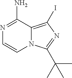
N1=C(N)C2=C(I)N=C(C(C)(C)C)N2C=C1
